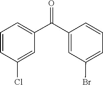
C1=C(Cl)C=CC=C1C(=O)C1=CC(Br)=CC=C1
